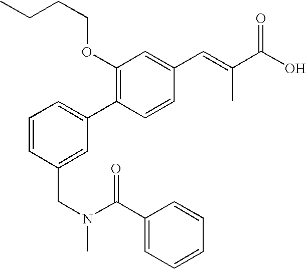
C1=CC(CN(C(C2=CC=CC=C2)=O)C)=CC(C2=C(OCCCC)C=C(C=C(C)C(O)=O)C=C2)=C1
